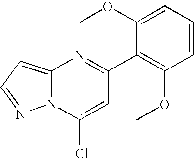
C1(C2=NC3=CC=NN3C(Cl)=C2)=C(OC)C=CC=C1OC
